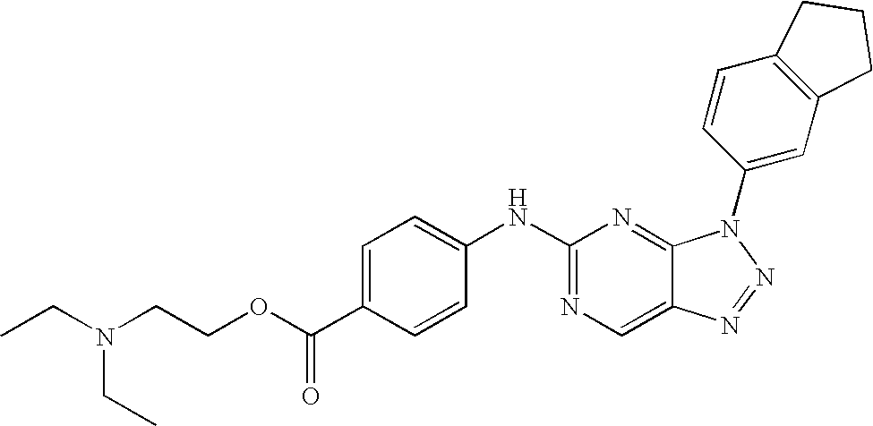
N(C1=NC=C2C(=N1)N(C1=CC3=C(C=C1)CCC3)N=N2)C1=CC=C(C(OCCN(CC)CC)=O)C=C1
